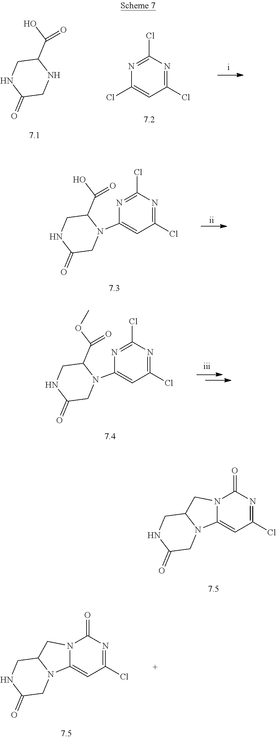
C1NC(=O)CNC1C(O)=O.C1=C(Cl)N=C(Cl)N=C1Cl.C1NC(=O)CN(C2=CC(Cl)=NC(Cl)=N2)C1C(O)=O.C1NC(=O)CN(C2=CC(Cl)=NC(Cl)=N2)C1C(OC)=O.C1NC(=O)CN2C1CN1C(=O)N=C(Cl)C=C12.C1NC(=O)CN2C1CN1C(=O)N=C(Cl)C=C12
